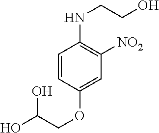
C1=CC(OCC(O)O)=CC([NO2])=C1NCCO
